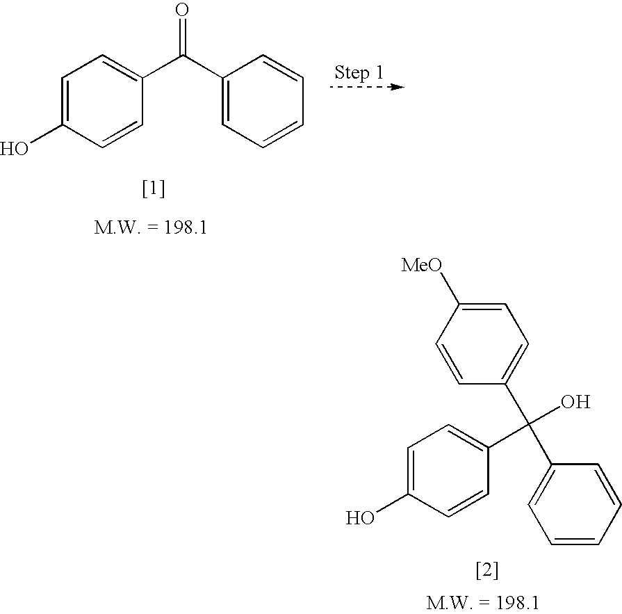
C1=C(O)C=CC(C(C2=CC=CC=C2)=O)=C1.C1=CC(C(C2=CC=CC=C2)(C2=CC=C(O)C=C2)O)=CC=C1[MeO]
